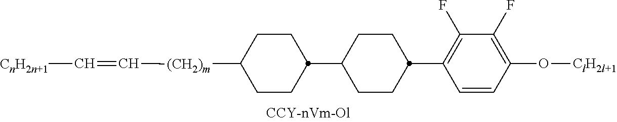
C1(F)=C(C2CCC(C3CCC([(CH2)m]C=C[CnH2n+1])CC3)CC2)C=CC(O[ClH2l+1])=C1F
